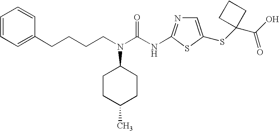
C(CN(C(NC1=NC=C(SC2(C(O)=O)CCC2)S1)=O)C1CCC(C)CC1)CCC1=CC=CC=C1
